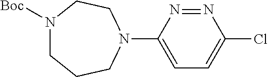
N1=NC(N2CCN([Boc])CCC2)=CC=C1Cl
